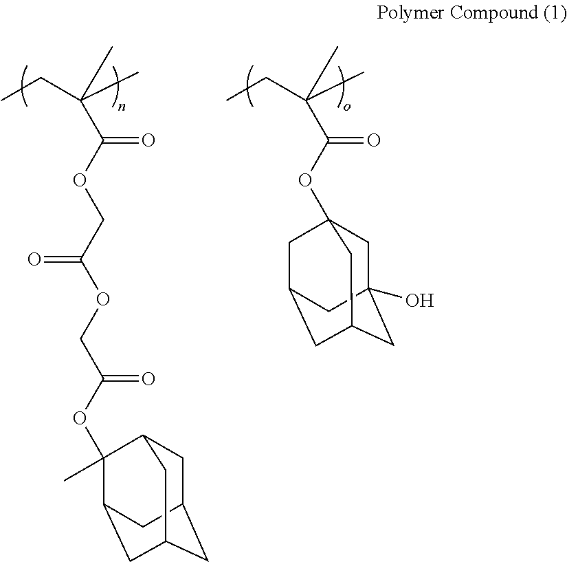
O(C(C(C)(CC)C)=O)CC(OCC(OC1(C)C2CC3CC(CC1C3)C2)=O)=O.O(C(C(C)(CC)C)=O)C12CC3(O)CC(CC(C3)C1)C2
